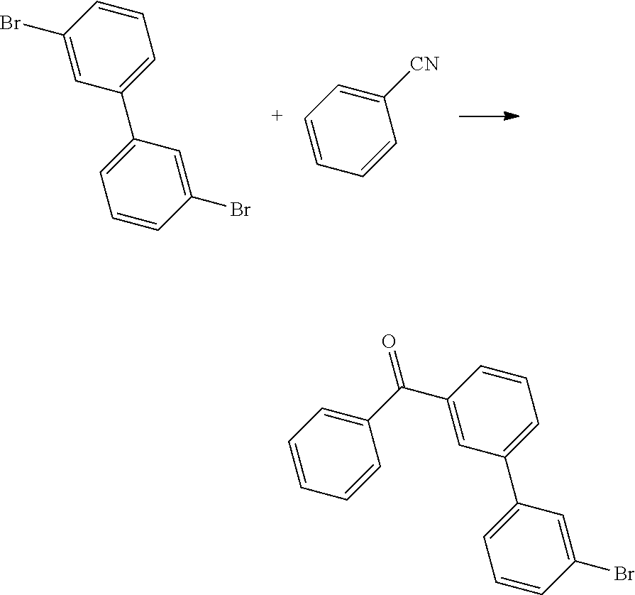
C1(Br)=CC(C2=CC=CC(Br)=C2)=CC=C1.C1=CC=CC([CN])=C1.C1=CC=CC(C(C2=CC(C3=CC=CC(Br)=C3)=CC=C2)=O)=C1
